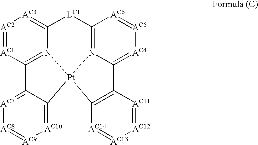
[AC2]1=[AC1]C2=N3C(=[AC3]1)[LC1]C1=N4C(=[AC4][AC5]=[AC6]1)C1=C([AC14]=[AC13][AC12]=[AC11]1)[Pt]34C1=[AC10][AC9]=[AC8][AC7]=C21
